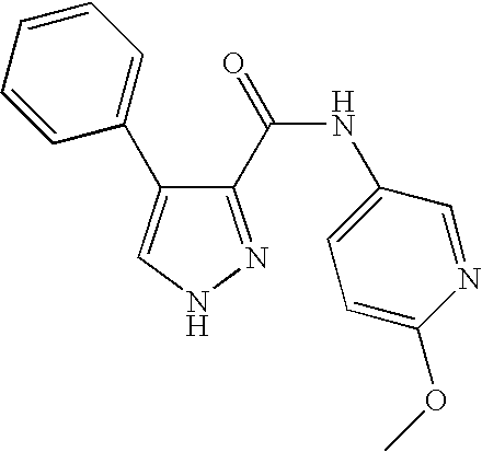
C1(C(=O)NC2=CC=C(OC)N=C2)=NNC=C1C1=CC=CC=C1
